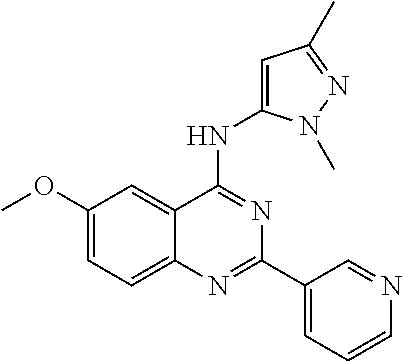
C1(OC)=CC=C2C(=C1)C(NC1=CC(C)=NN1C)=NC(C1=CC=CN=C1)=N2
